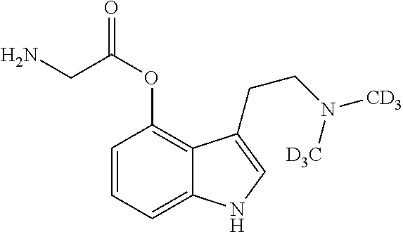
C1=CC=C2C(=C1OC(CN)=O)C(CCN([D3C])[CD3])=CN2
